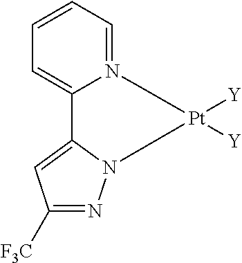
C1([F3C])=NN2C(=C1)C1=CC=CC=N1[Pt]2([Y])[Y]
